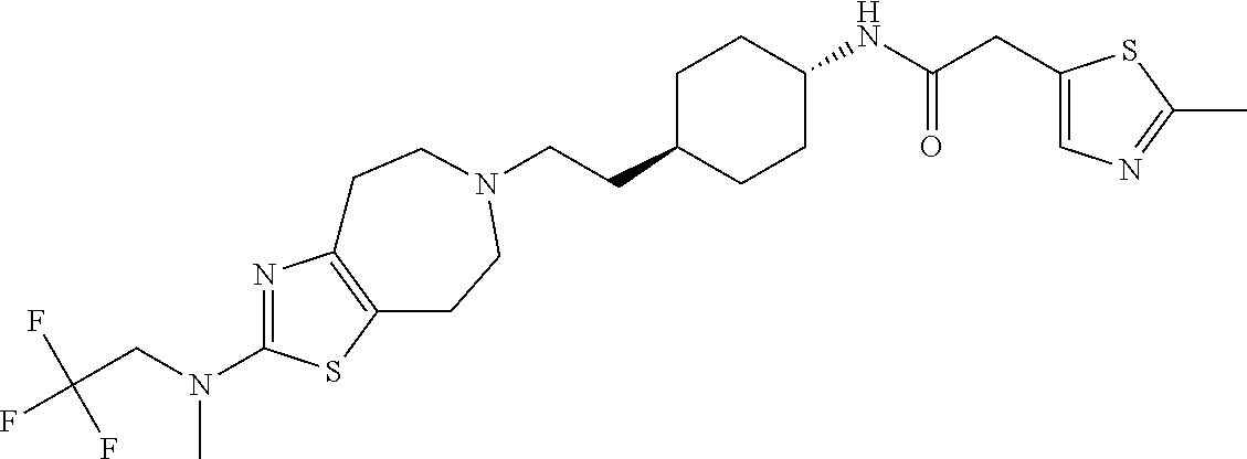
C(CC1CCC(NC(CC2=CN=C(C)S2)=O)CC1)N1CCC2=C(N=C(N(CC(F)(F)F)C)S2)CC1
